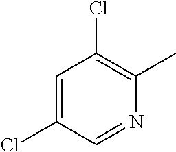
C1=C(Cl)C=NC(C)=C1Cl
